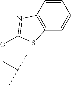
O(CC(C)C)C1=NC2=C(C=CC=C2)S1
